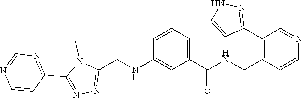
C1(C2=NN=C(CNC3=CC(C(=O)NCC4=C(C5=NNC=C5)C=NC=C4)=CC=C3)N2C)=NC=NC=C1
